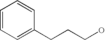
C1=CC=C(CCCO)C=C1
